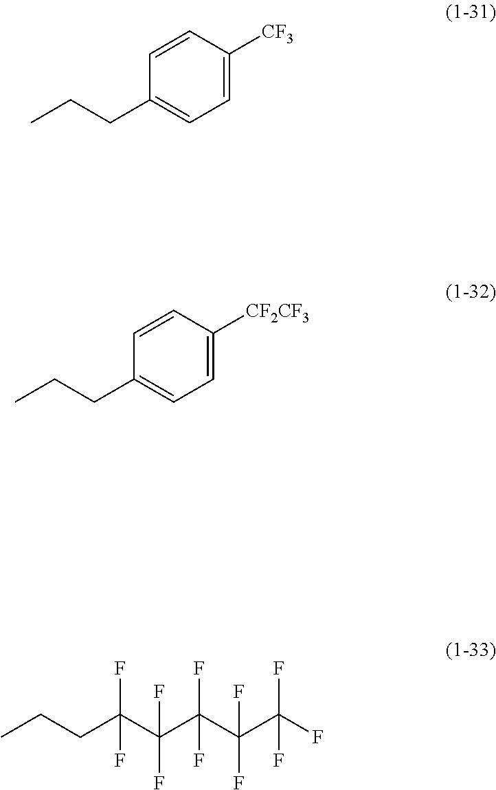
C1=C([CF3])C=CC(CCC)=C1.C1=C([CF2CF3])C=CC(CCC)=C1.CCCC(C(C(C(C(F)(F)F)(F)F)(F)F)(F)F)(F)F
